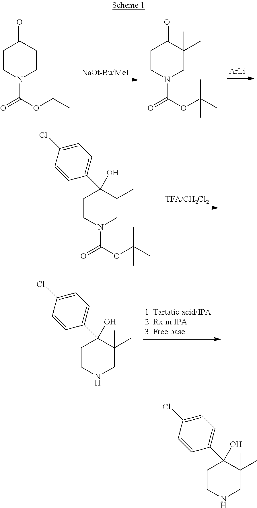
[ArLi].C1CN(C(=O)OC(C)(C)C)CCC1=O.C1CN(C(=O)OC(C)(C)C)CC(C)(C)C1=O.[TFA/CH2Cl2].C1CN(C(=O)OC(C)(C)C)CC(C)(C)C1(C1=CC=C(Cl)C=C1)O.[1. Tartatic acid/IPA2. Rx in IPA3. Free base].C1CNCC(C)(C)C1(C1=CC=C(Cl)C=C1)O.C1CNCC(C)(C)C1(C1=CC=C(Cl)C=C1)O
